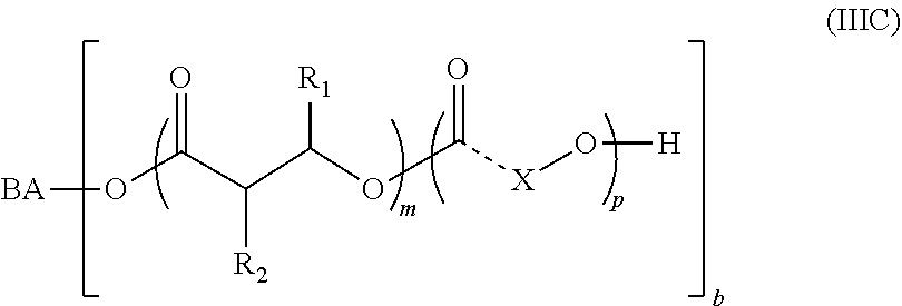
[BA]OC(C(C(OC([X]O[H])=O)[R1])[R2])=O
